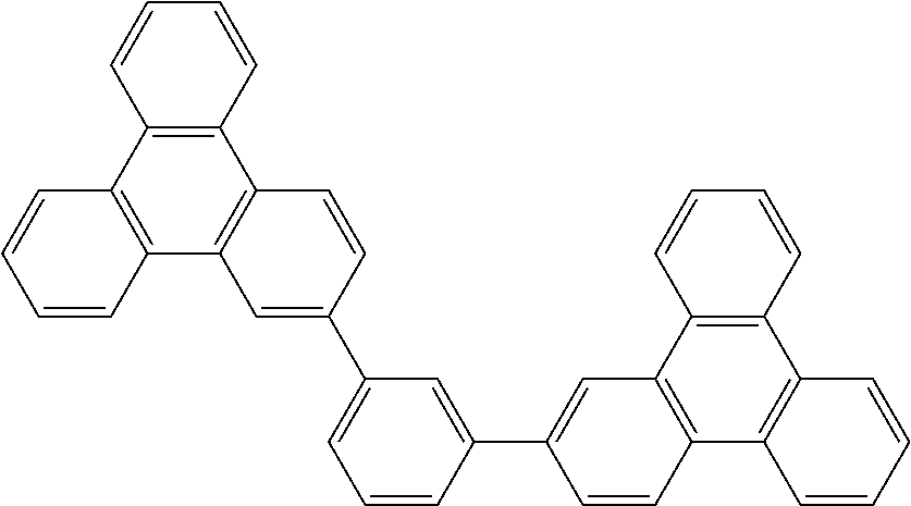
C1=CC(C2=CC3=C(C4=C(C5=C3C=CC=C5)C=CC=C4)C=C2)=CC(C2=CC3=C(C4=C(C=CC=C4)C4=C3C=CC=C4)C=C2)=C1
